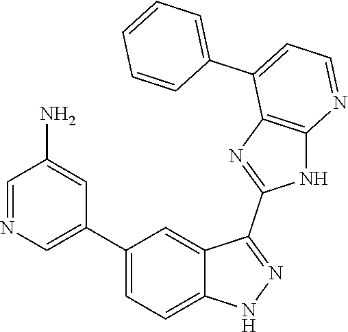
C1=NC=C(C2=CC=C3C(=C2)C(C2=NC4=C(N2)N=CC=C4C2=CC=CC=C2)=NN3)C=C1N
